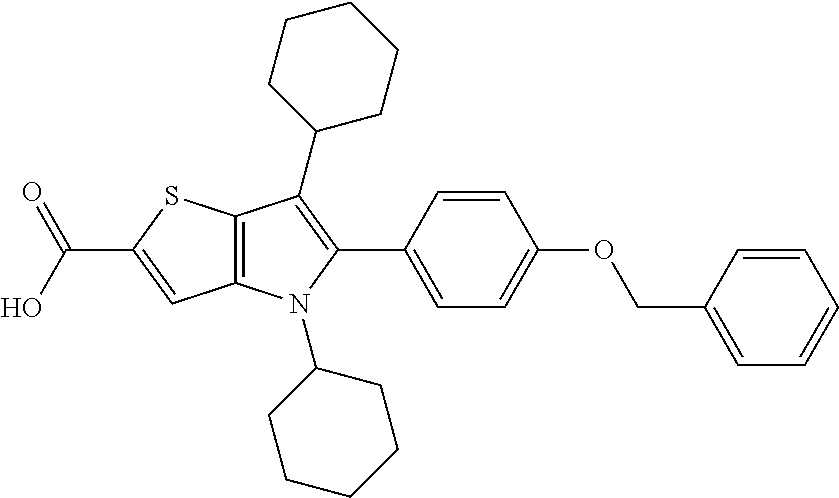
C(C1=CC2=C(S1)C(C1CCCCC1)=C(C1=CC=C(OCC3=CC=CC=C3)C=C1)N2C1CCCCC1)(O)=O
